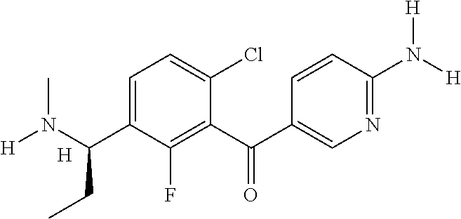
N1=C(N([H])[H])C=CC(C(C2=C(F)C(C(N([H])C)CC)=CC=C2Cl)=O)=C1.[H]
